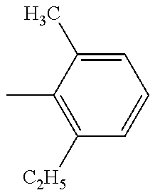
C1([C2H5])=C(C)C(C)=CC=C1
